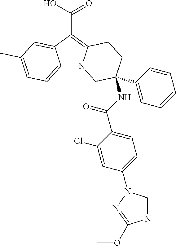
C12=CC=C(C)C=C1C(C(O)=O)=C1N2CC(C2=CC=CC=C2)(NC(C2=CC=C(N3C=NC(OC)=N3)C=C2Cl)=O)CC1
